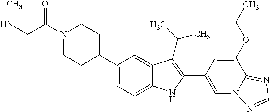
C(N1CCC(C2=CC=C3C(=C2)C(C(C)C)=C(C2=CN4C(=NC=N4)C(OCC)=C2)N3)CC1)(=O)CNC
